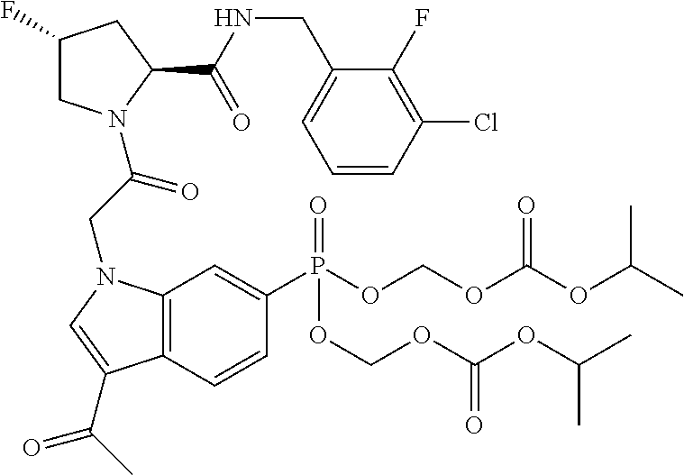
C1(F)CN(C(=O)CN2C3=C(C=CC(P(OCOC(OC(C)C)=O)(=O)OCOC(OC(C)C)=O)=C3)C(C(C)=O)=C2)C(C(NCC2=CC=CC(Cl)=C2F)=O)C1
